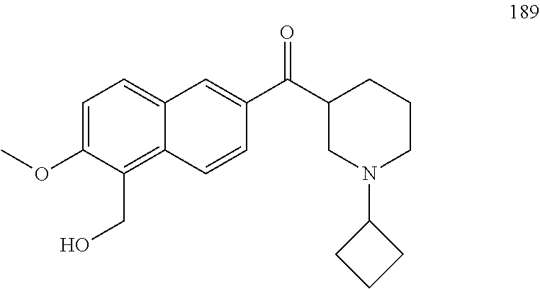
C1=C(OC)C(CO)=C2C(=C1)C=C(C(C1CN(C3CCC3)CCC1)=O)C=C2
